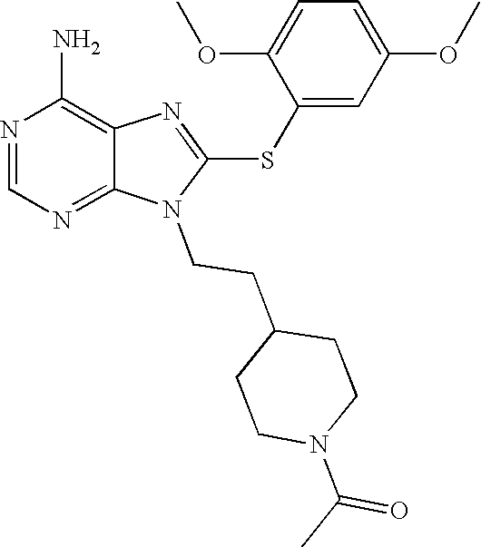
N1=CN=C2C(=C1N)N=C(SC1=CC(OC)=CC=C1OC)N2CCC1CCN(C(=O)C)CC1
